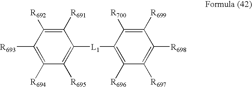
C1([R693])=C([R694])C([R695])=C([L1]C2=C([R696])C([R697])=C([R698])C([R699])=C2[R700])C([R691])=C1[R692]
